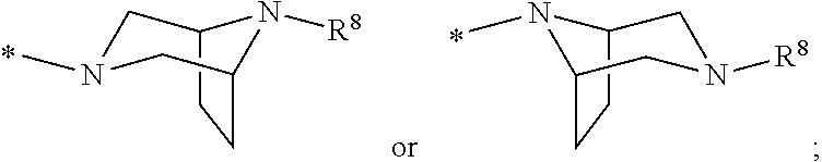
C12CCC(CN(C)C1)N2[R8].C12CCC(N1C)CN([R8])C2
